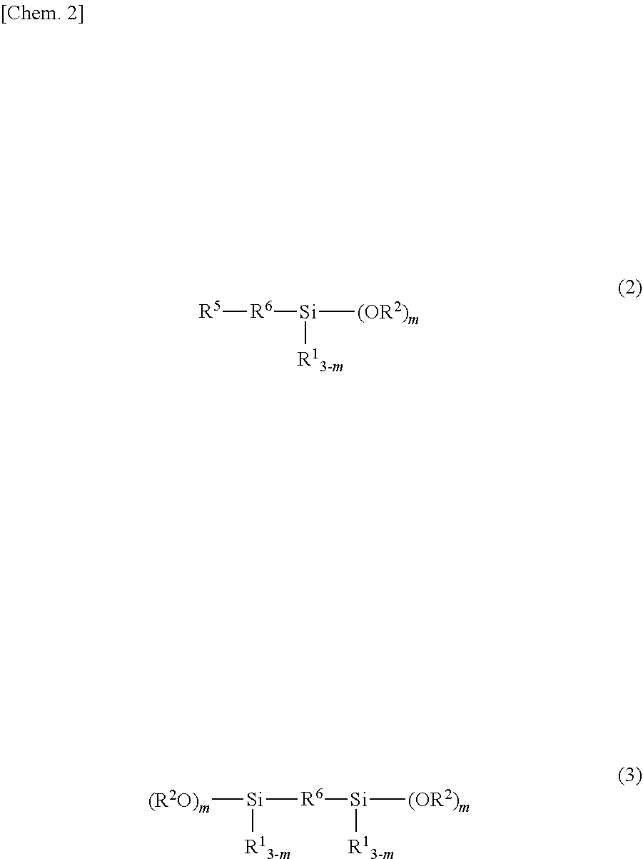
[R5][R6][Si]([R13-m])[(OR2)m].[(R2O)m][Si]([R13-m])[R6][Si]([R13-m])[(OR2)m]
